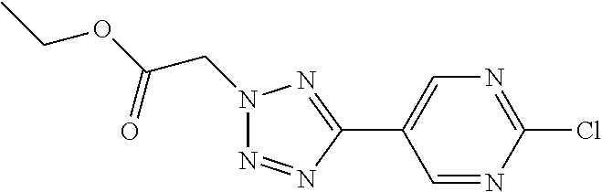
C1=NC(Cl)=NC=C1C1=NN(CC(OCC)=O)N=N1
